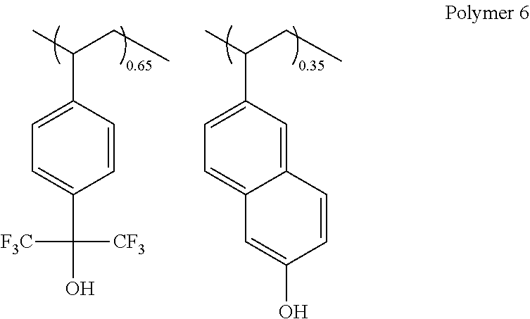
C1=C(C(C)CC)C=CC(C([CF3])([F3C])O)=C1.C1=C(C(C)CC)C=C2C(=C1)C=C(O)C=C2
